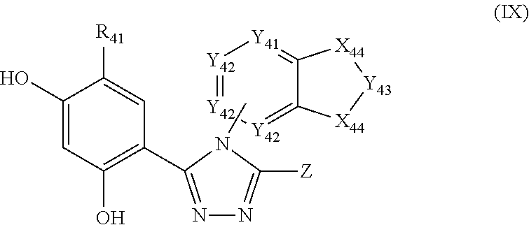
[Y42]1=[Y42][Y42]=C2C(=[Y41]1)[X44][Y43][X44]2.CN1C([Z])=NN=C1C1=C(O)C=C(O)C([R41])=C1
